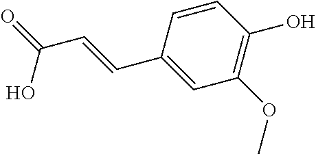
C1=CC(C=CC(=O)O)=CC(OC)=C1O
